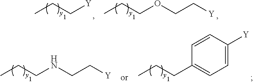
CCCOCC[Y].CCC[Y].CCCNCC[Y].CCCC1=CC=C([Y])C=C1
